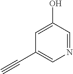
N1=CC(O)=CC(C#C)=C1
